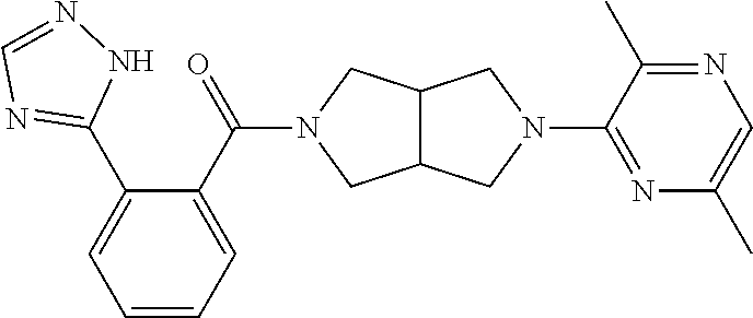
C12C(CN(C3=NC(C)=CN=C3C)C1)CN(C(=O)C1=CC=CC=C1C1=NC=NN1)C2
